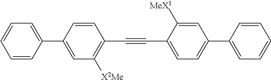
C1=CC(C2=CC=CC=C2)=CC([X2Me])=C1C#CC1=CC=C(C2=CC=CC=C2)C=C1[MeX1]
